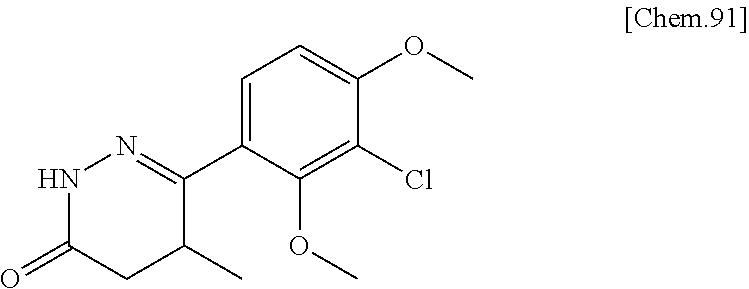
C1(C2=NNC(=O)CC2C)=CC=C(OC)C(Cl)=C1OC
